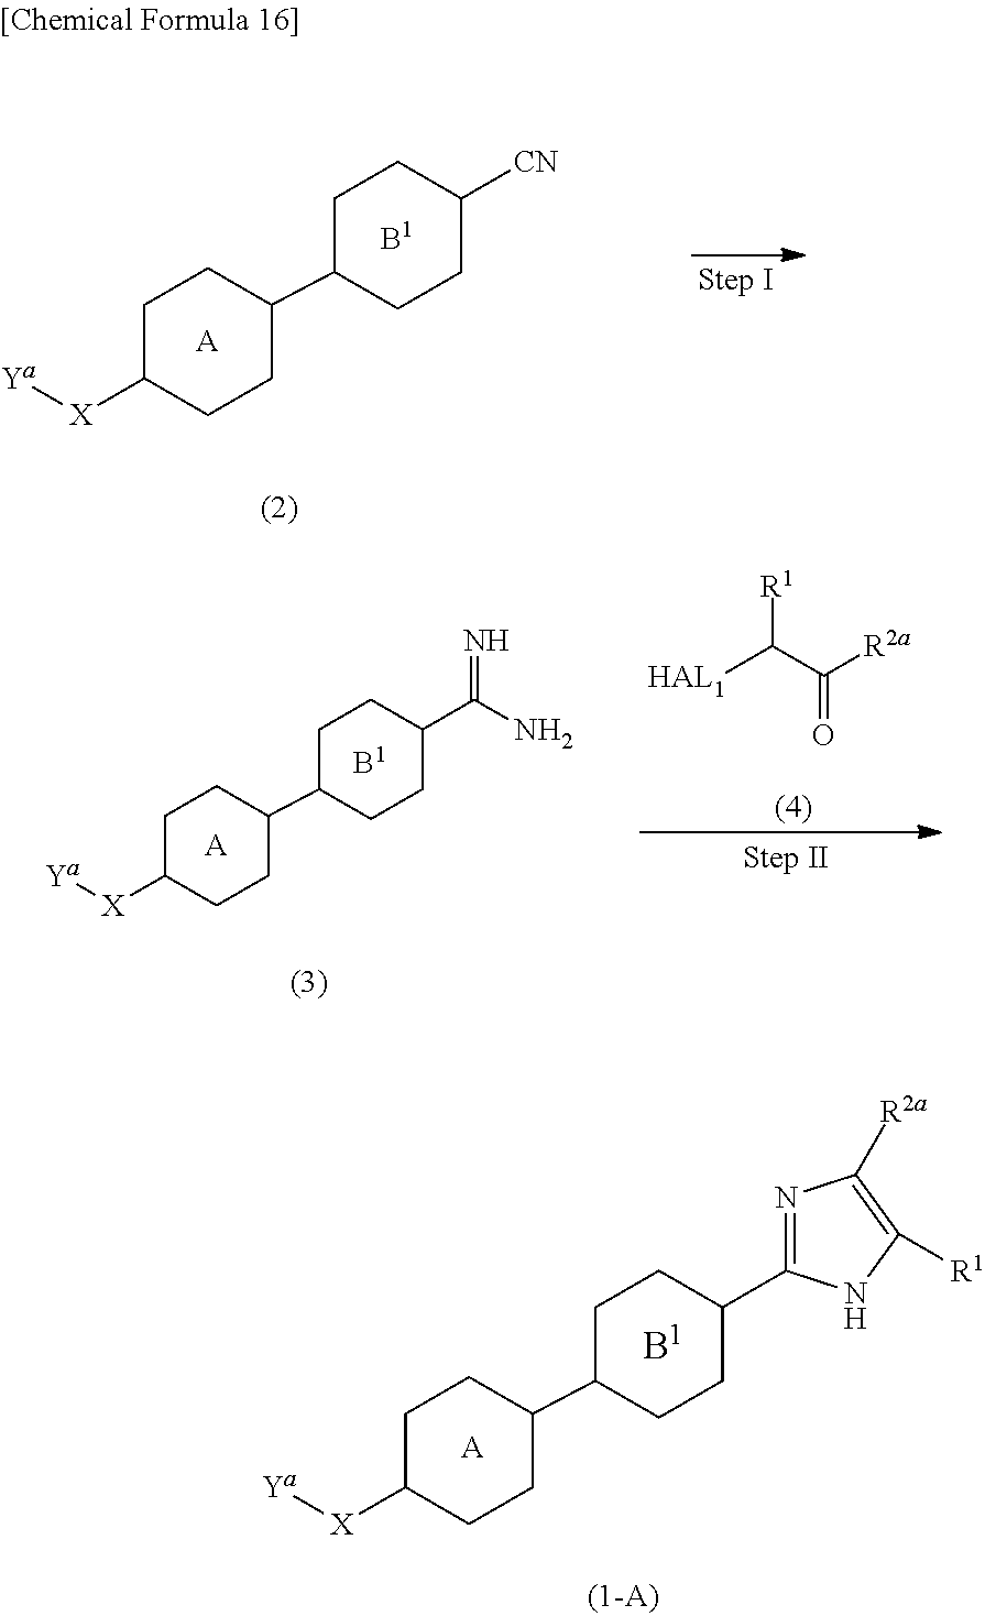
C1C(C2CCC([X][Ya])CC2)CCC([CN])C1.[A].[HAL1]C(C([R2a])=O)[R1].C1C(C2CCC([X][Ya])CC2)CCC(C(N)=N)C1.[A].[A].C1C(C2CCC([X][Ya])CC2)CCC(C2=NC([R2a])=C([R1])N2)C1
